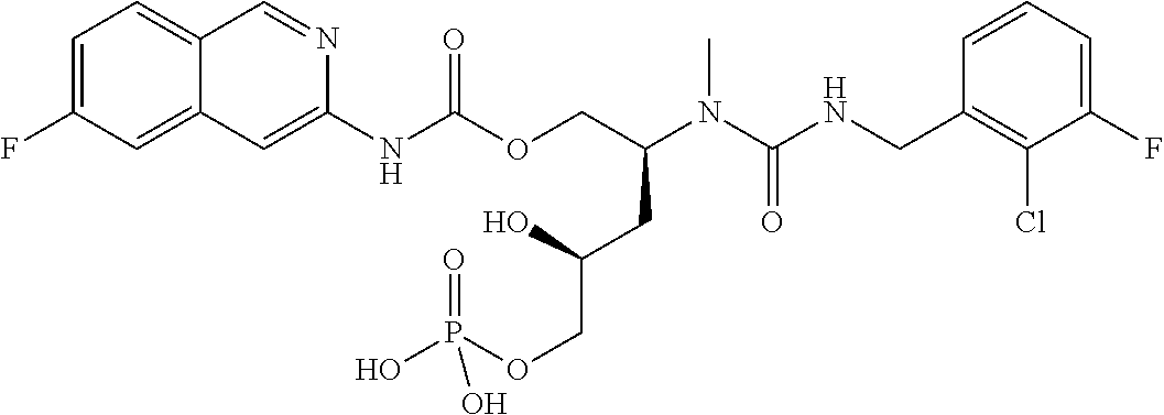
C1=CC(CNC(N(C(COC(NC2=CC3=CC(F)=CC=C3C=N2)=O)CC(COP(=O)(O)O)O)C)=O)=C(Cl)C(F)=C1
